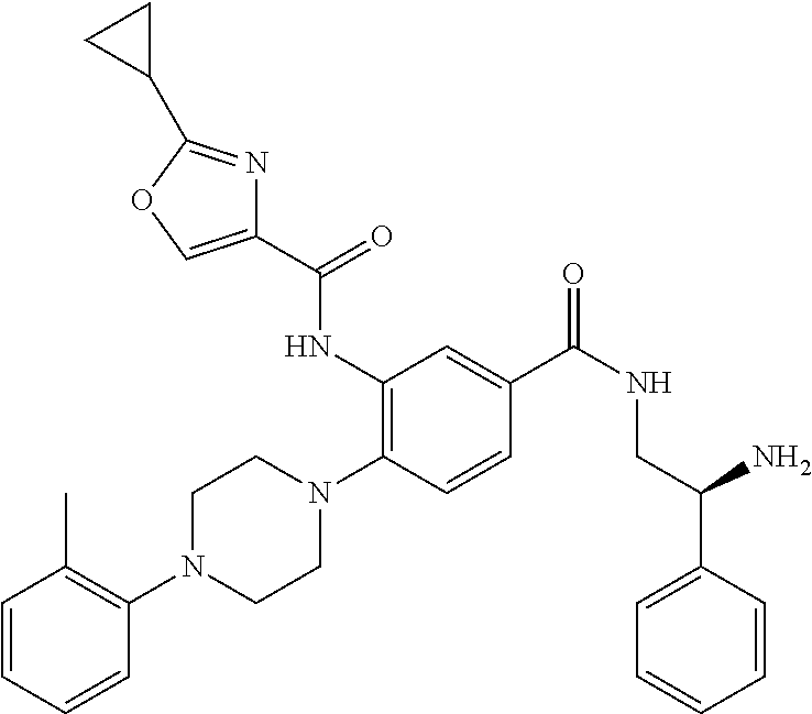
C1=CC=CC(N2CCN(C3=C(NC(C4=COC(C5CC5)=N4)=O)C=C(C(NCC(C4=CC=CC=C4)N)=O)C=C3)CC2)=C1C
